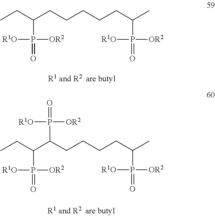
C(C(P(=O)([OR2])[R1O])CCCCCC(C)P(=O)([R1O])[OR2])C.P(C(CCCCC(P(=O)([OR2])[R1O])C(CC)P([R1O])([OR2])=O)C)([OR2])([R1O])=O
